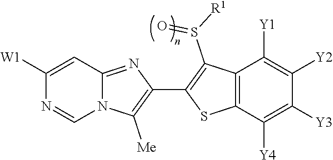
N12C(=NC(C3=C(S(=O)[R1])C4=C(S3)C([Y4])=C([Y3])C([Y2])=C4[Y1])=C1[Me])C=C([W1])N=C2
